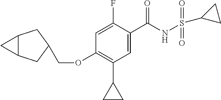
O(C1=C(C2CC2)C=C(C(=O)NS(C2CC2)(=O)=O)C(F)=C1)CC1CC2C(C1)C2
